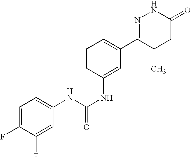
C1=C(F)C(F)=CC(NC(NC2=CC(C3=NNC(=O)CC3C)=CC=C2)=O)=C1
